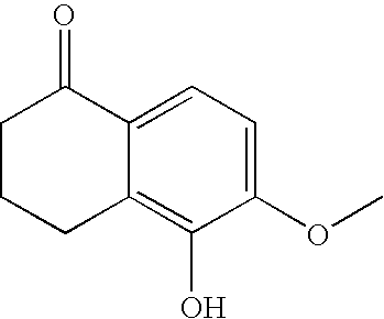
C12=C(O)C(OC)=CC=C1C(=O)CCC2
